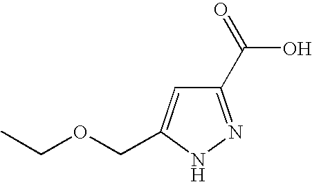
C1(C(=O)O)=NNC(COCC)=C1
